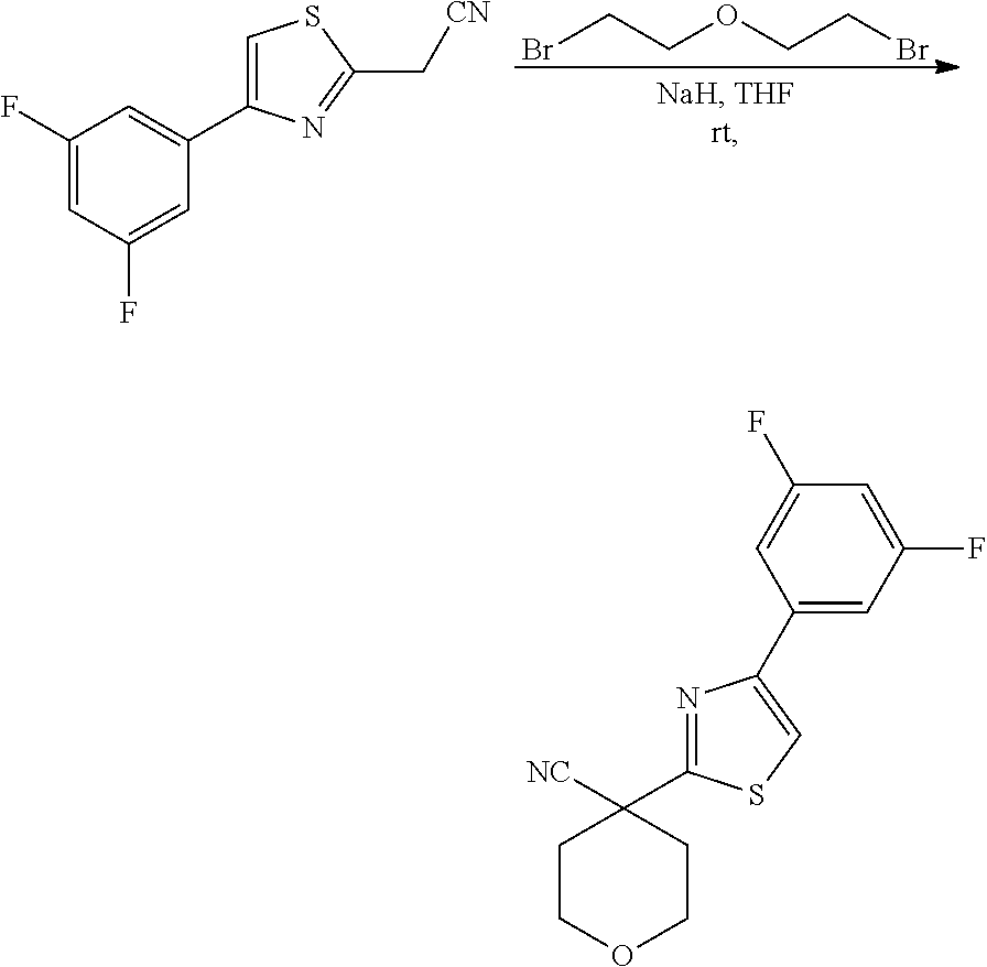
BrCCOCCBr.C1(F)=CC(F)=CC(C2=CSC(C[CN])=N2)=C1.C1COCCC1([NC])C1=NC(C2=CC(F)=CC(F)=C2)=CS1
